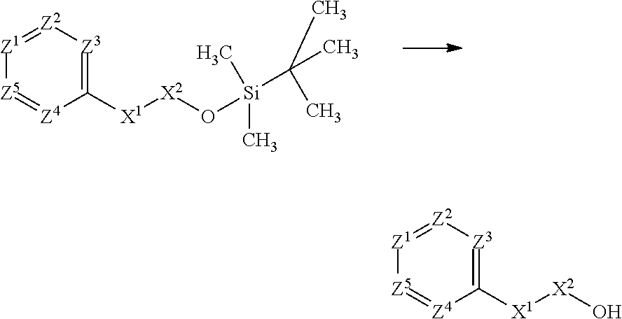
C1([X1][X2]O[Si](C(C)(C)C)(C)C)=[Z3][Z2]=[Z1][Z5]=[Z4]1.C1([X1][X2]O)=[Z3][Z2]=[Z1][Z5]=[Z4]1
